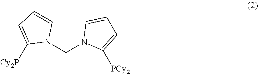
[Cy2P]C1=CC=CN1CN1C([PCy2])=CC=C1
